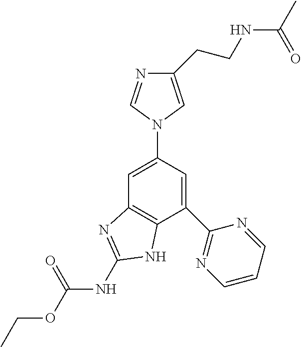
C1=C(N2C=C(CCNC(C)=O)N=C2)C=C(C2=NC=CC=N2)C2=C1N=C(NC(OCC)=O)N2
